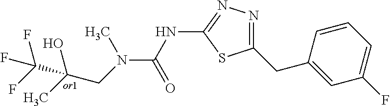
N(C(NC1=NN=C(CC2=CC(F)=CC=C2)S1)=O)(C)CC(C)(O)C(F)(F)F
